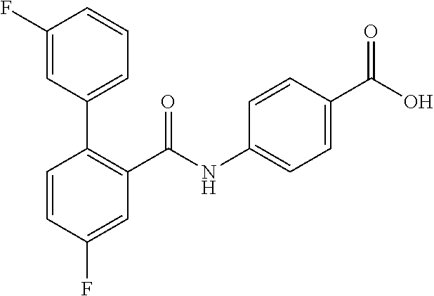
C1=CC(F)=CC(C(NC2=CC=C(C(O)=O)C=C2)=O)=C1C1=CC=CC(F)=C1
